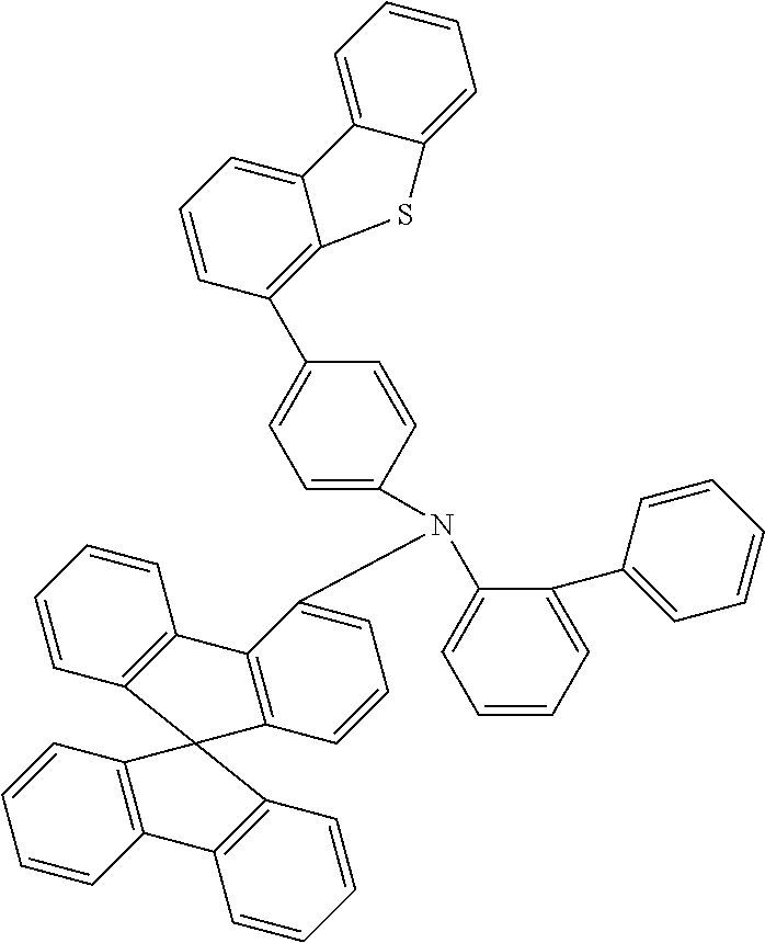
C1=CC2=C(C=C1)C1=C(C=CC=C1N(C1=CC=CC=C1C1=CC=CC=C1)C1=CC=C(C3=C4C(=CC=C3)C3=CC=CC=C3S4)C=C1)C21C2=C(C=CC=C2)C2=C1C=CC=C2
